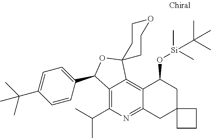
C12=C(C(C)C)N=C3C(=C1C1(OC2C2=CC=C(C(C)(C)C)C=C2)CCOCC1)C(O[Si](C)(C(C)(C)C)C)CC1(C3)CCC1
